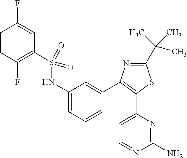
C1=CC(F)=C(S(NC2=CC=CC(C3=C(C4=CC=NC(N)=N4)SC(C(C)(C)C)=N3)=C2)(=O)=O)C=C1F
